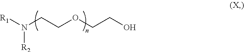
[R1]N(CCOCCO)[R2]
